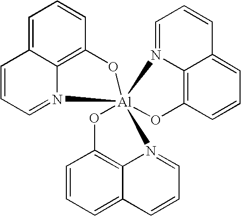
C1=C2C3=C(C=C1)O[Al]14(N3=CC=C2)(N2=CC=CC3=CC=CC(=C32)O1)N1=CC=CC2=CC=CC(=C21)O4
